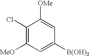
C1(Cl)=C([MeO])C=C([B(OH)2])C=C1[OMe]
